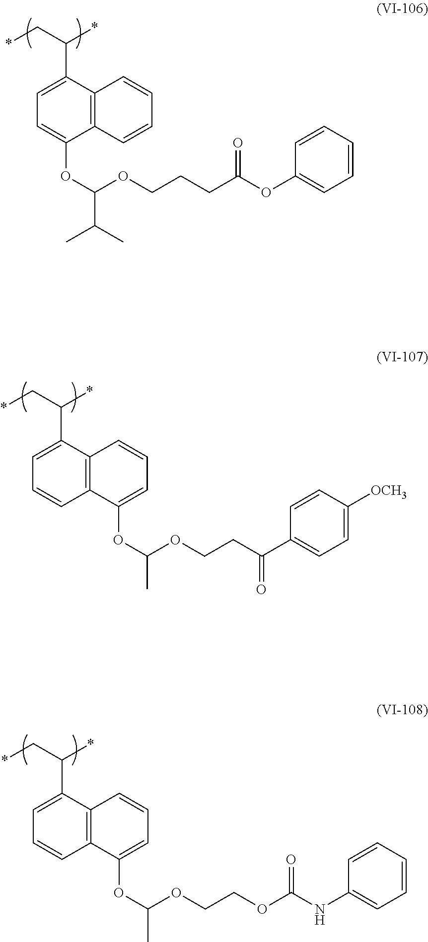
*CC(*)C1=CC=C(OC(OCCCC(=O)OC2=CC=CC=C2)C(C)C)C2=C1C=CC=C2.*CC(*)C1=CC=CC2=C1C=CC=C2OC(OCCC(C1=CC=C([OCH3])C=C1)=O)C.*CC(*)C1=CC=CC2=C1C=CC=C2OC(OCCOC(=O)NC1=CC=CC=C1)C
